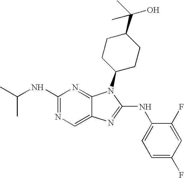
N1=C(NC(C)C)N=C2C(=C1)N=C(NC1=CC=C(F)C=C1F)N2C1CCC(C(C)(O)C)CC1
